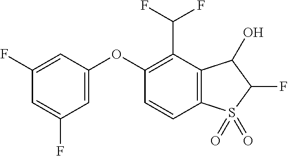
O(C1=CC(F)=CC(F)=C1)C1=C(C(F)F)C2=C(C=C1)S(=O)(=O)C(F)C2O
